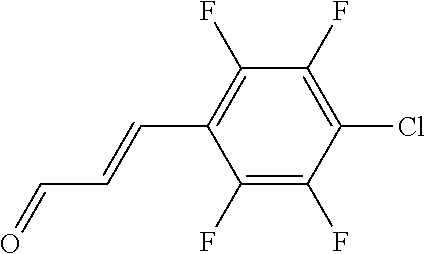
C1(F)=C(F)C(Cl)=C(F)C(F)=C1C=CC=O
